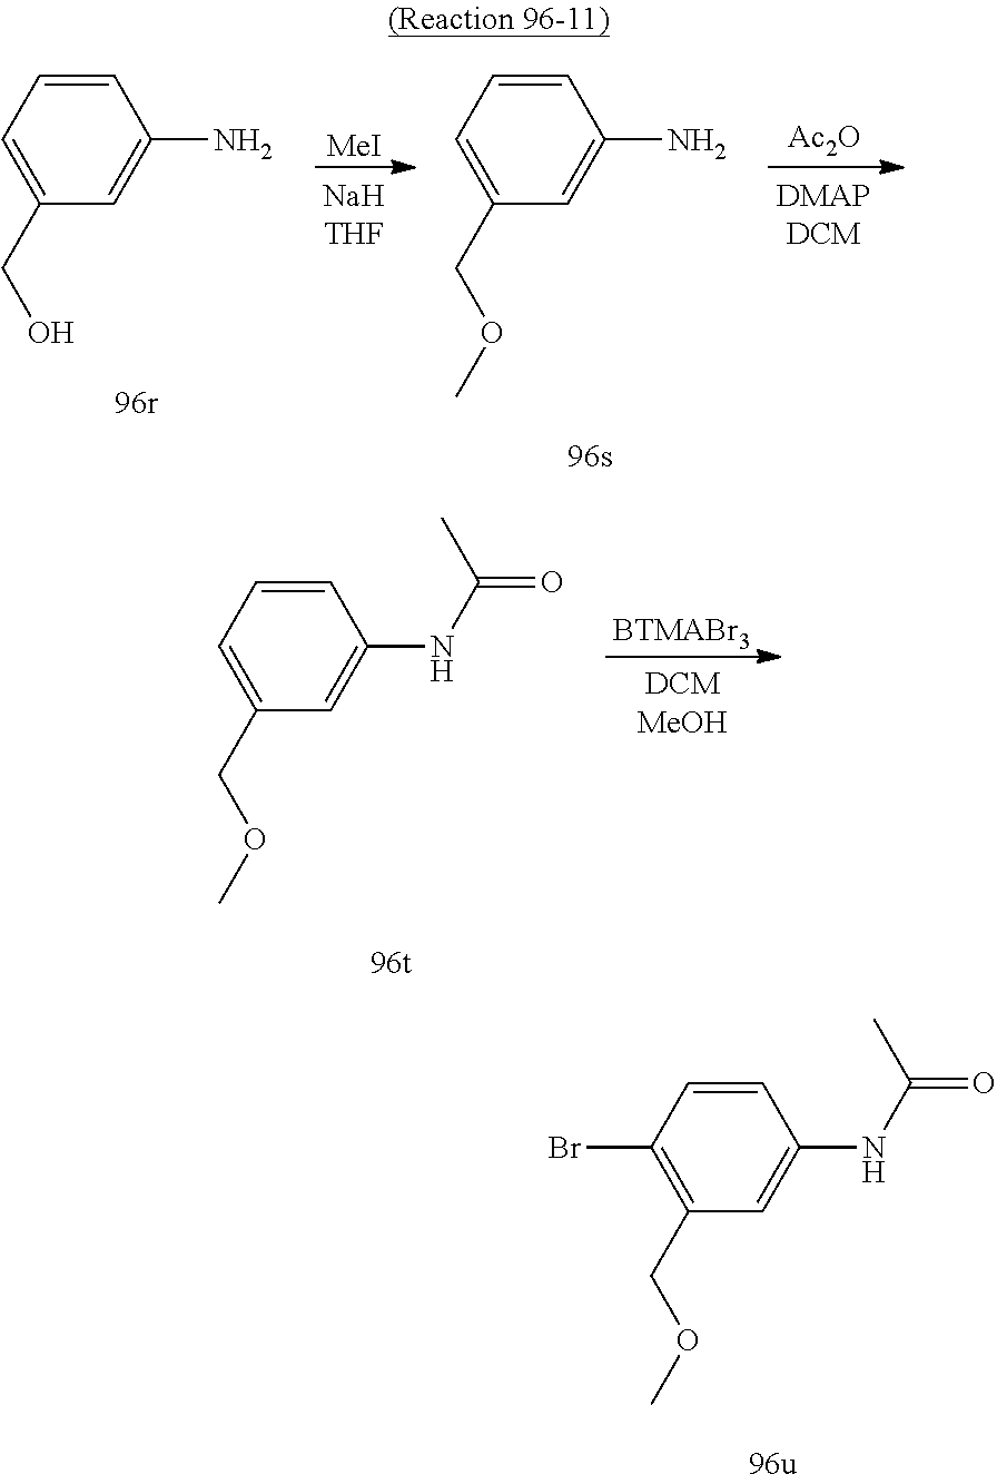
C1=CC=C(CO)C=C1N.[MeI].C1=CC=C(COC)C=C1N.[Ac2O].C1=CC=C(COC)C=C1NC(=O)C.[BTMABr3].C1=CC(Br)=C(COC)C=C1NC(=O)C
